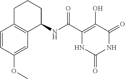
C(C1=C(O)C(=O)NC(=O)N1)(=O)NC1CCCC2=C1C=C(OC)C=C2
